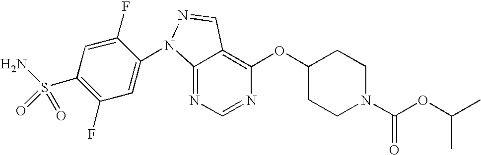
C12=NC=NC(OC3CCN(C(OC(C)C)=O)CC3)=C1C=NN2C1=CC(F)=C(S(N)(=O)=O)C=C1F
